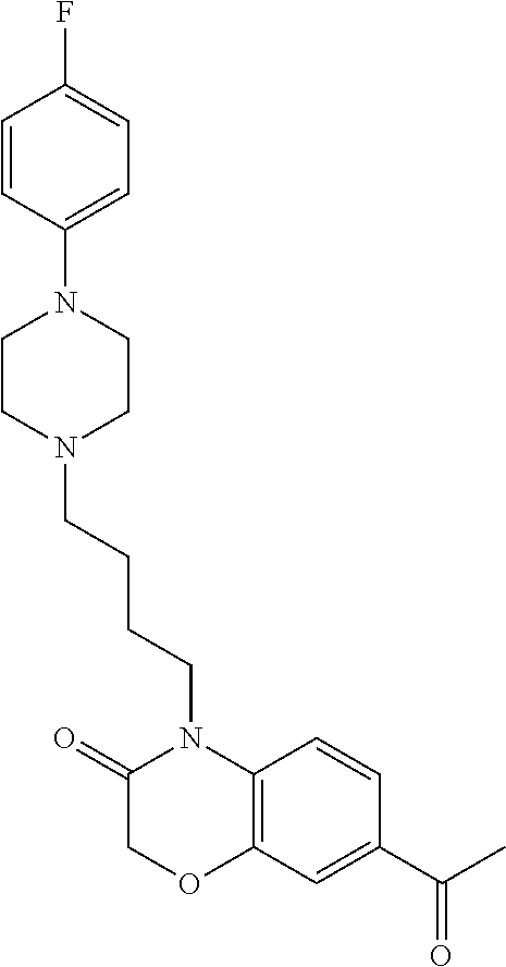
N1(CCCCN2CCN(C3=CC=C(F)C=C3)CC2)C(=O)COC2=C1C=CC(C(C)=O)=C2
